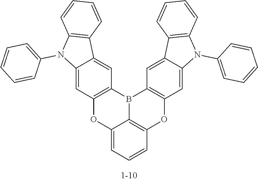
C12=CC3=C(C=C1C1=C(N2C2=CC=CC=C2)C=CC=C1)B1C2=C(C=C4C(=C2)C2=C(N4C4=CC=CC=C4)C=CC=C2)OC2=C1C(=CC=C2)O3
